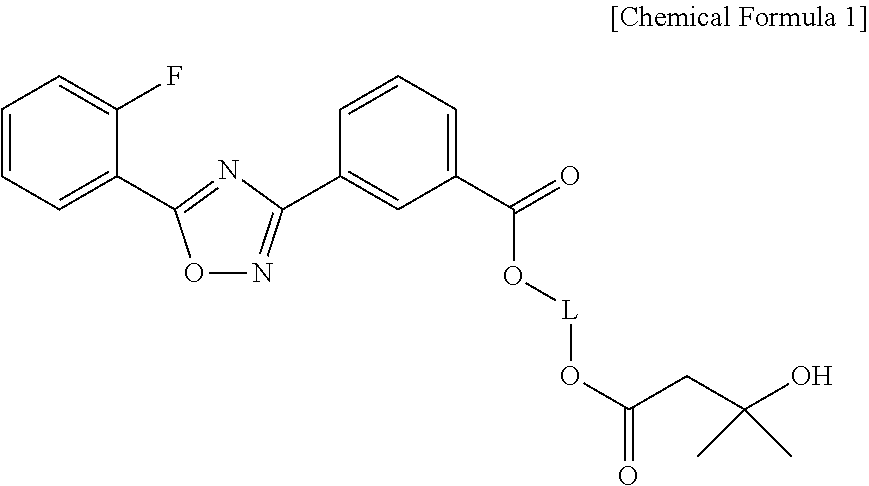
O1N=C(C2=CC(C(=O)O[L]OC(=O)CC(O)(C)C)=CC=C2)N=C1C1=CC=CC=C1F
